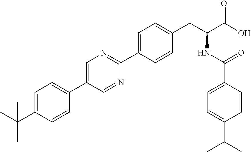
CC(C1=CC=C(C2=CN=C(C3=CC=C(CC(NC(=O)C4=CC=C(C(C)C)C=C4)C(O)=O)C=C3)N=C2)C=C1)(C)C
